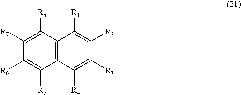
C12=C(C([R8])=C([R7])C([R6])=C1[R5])C([R1])=C([R2])C([R3])=C2[R4]
